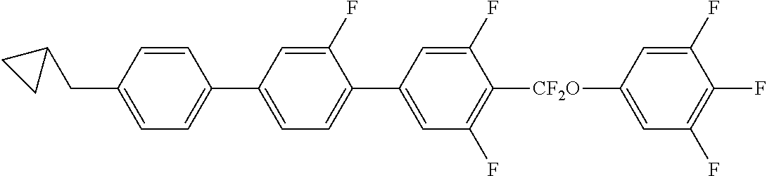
FC1=C(F)C=C([CF2O]C2=C(F)C=C(C3=CC=C(C4=CC=C(CC5CC5)C=C4)C=C3F)C=C2F)C=C1F
